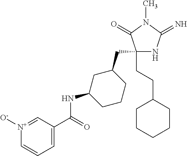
C1(CC2CC(NC(=O)C3=CC=C[N+]([O-])=C3)CCC2)(CCC2CCCCC2)NC(=N)N(C)C1=O
